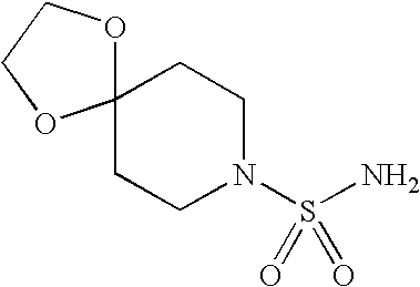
C12(CCN(S(N)(=O)=O)CC1)OCCO2
